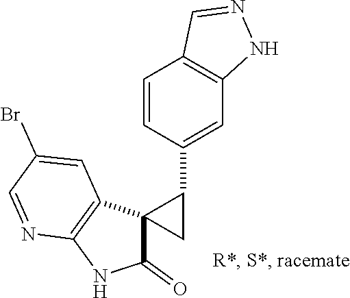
C1(=O)C2(C3=C(N1)N=CC(Br)=C3)CC2C1=CC2=C(C=C1)C=NN2
